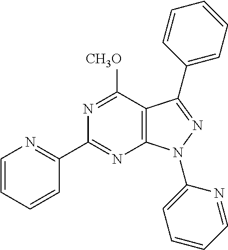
C1=CC=CN=C1C1=NC2=C(C([CH3O])=N1)C(C1=CC=CC=C1)=NN2C1=CC=CC=N1
